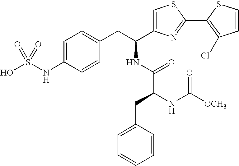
C1=C(NS(O)(=O)=O)C=CC(CC(NC(C(NC([OCH3])=O)CC2=CC=CC=C2)=O)C2=CSC(C3=C(Cl)C=CS3)=N2)=C1
